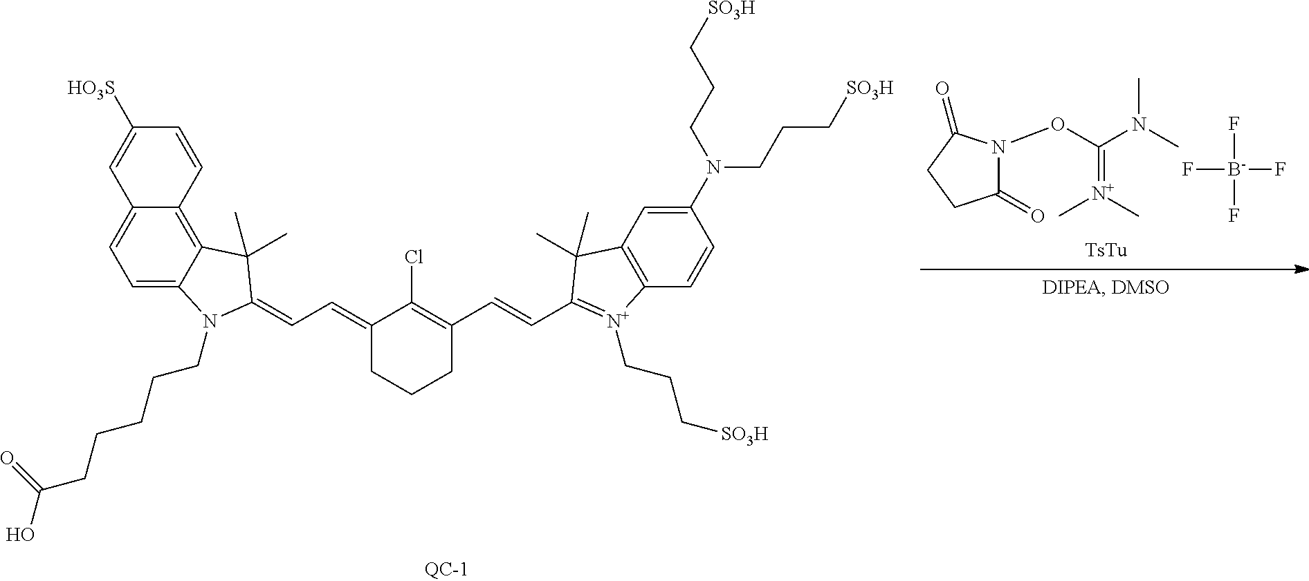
C1(=O)N(OC(N(C)C)=[N+](C)C)C(=O)CC1.F[B-](F)(F)F.OC(CCCCCN1C2=CC=C3C(=C2C(C)(C)C1=CC=C1CCCC(C=CC2=[N+](CCC[SO3H])C4=C(C=C(N(CCC[SO3H])CCC[SO3H])C=C4)C2(C)C)=C1Cl)C=CC([HO3S])=C3)=O
